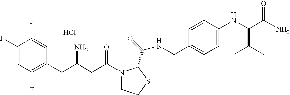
Cl.C1(F)=CC(F)=C(CC(CC(=O)N2CCSC2C(=O)NCC2=CC=C(NC(C(N)=O)C(C)C)C=C2)N)C=C1F
